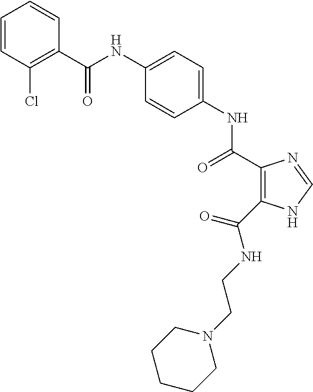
C(NC1=CC=C(NC(=O)C2=C(C(NCCN3CCCCC3)=O)NC=N2)C=C1)(=O)C1=C(Cl)C=CC=C1
